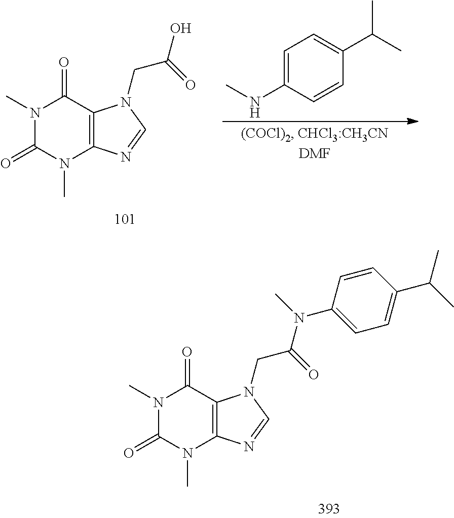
N1(C)C(=O)N(C)C2=C(C1=O)N(CC(=O)O)C=N2.C1=C(NC)C=CC(C(C)C)=C1.N1(C)C(=O)N(C)C2=C(C1=O)N(CC(=O)N(C1=CC=C(C(C)C)C=C1)C)C=N2
